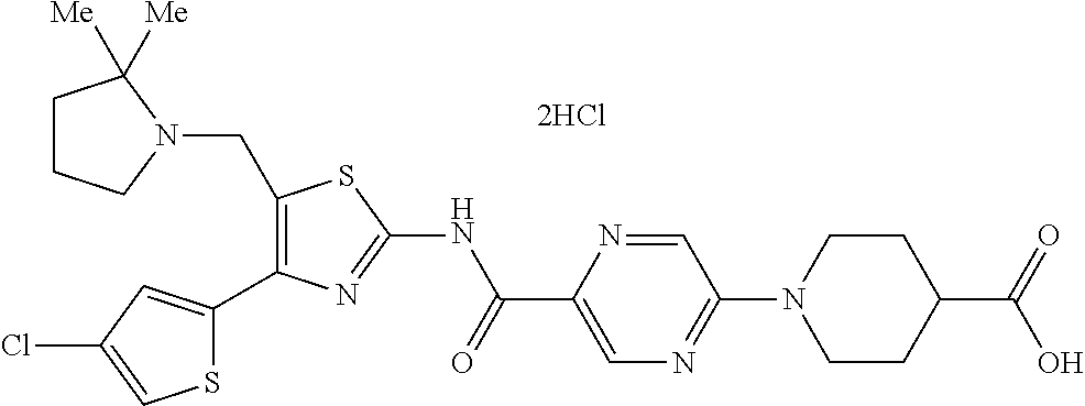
C1(CN2C([Me])([Me])CCC2)=C(C2=CC(Cl)=CS2)N=C(NC(C2=CN=C(N3CCC(C(=O)O)CC3)C=N2)=O)S1
